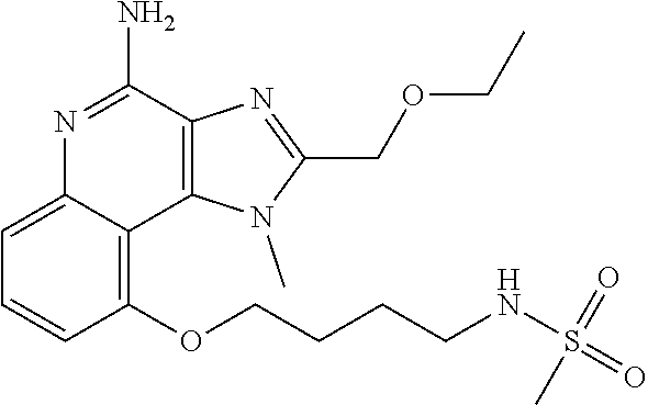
C1(OCCCCNS(=O)(=O)C)=C2C(=CC=C1)N=C(N)C1=C2N(C)C(COCC)=N1
